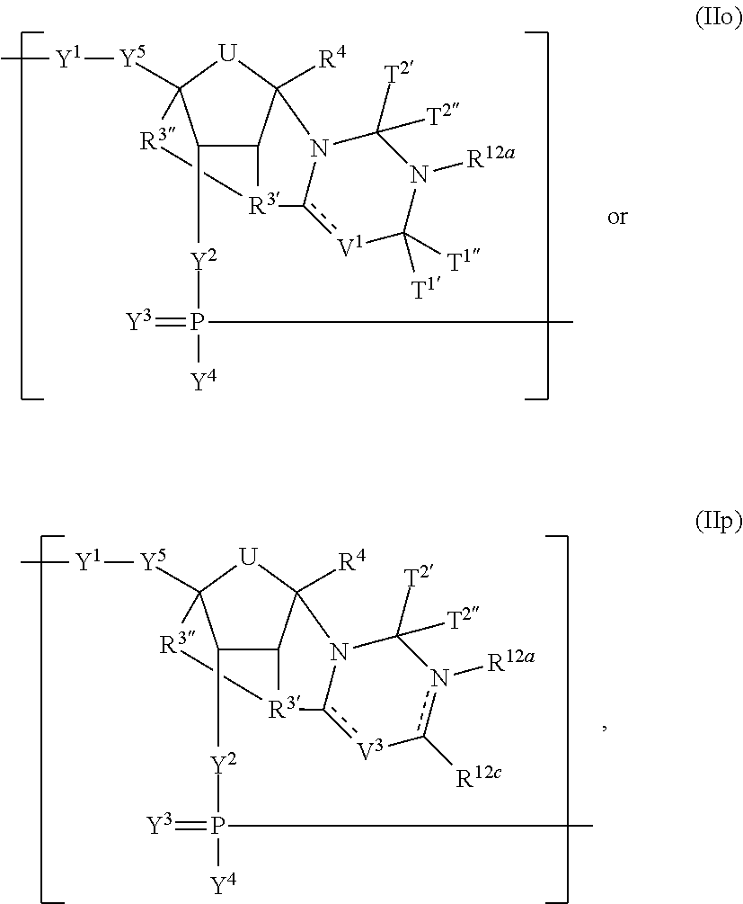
[R3]12C3C([Y2]P(=[Y3])(C)[Y4])C([Y5][Y1]C)([U]C3([R4])N3c1[V1]C([T1])([T1])N([R12a])C3([T2])[T2])[R3]2.[R3]12C3C([Y2]P(=[Y3])(C)[Y4])C([Y5][Y1]C)([U]C3([R4])N3c1[V3]-c([R12c])n([R12a])C3([T2])[T2])[R3]2
